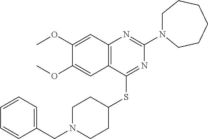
C12=C(C(SC3CCN(CC4=CC=CC=C4)CC3)=NC(N3CCCCCC3)=N1)C=C(OC)C(OC)=C2
